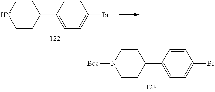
C1(C2=CC=C(Br)C=C2)CCN([Boc])CC1.C1(C2=CC=C(Br)C=C2)CCNCC1
